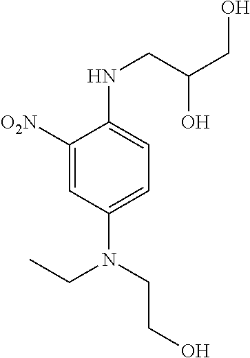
C1([O2N])=CC(N(CCO)CC)=CC=C1NCC(CO)O
